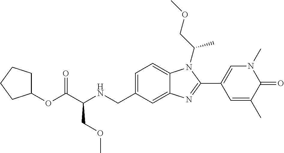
C1(OC(C(NCC2=CC=C3C(=C2)N=C(C2=CN(C)C(=O)C(C)=C2)N3C(COC)C)COC)=O)CCCC1
